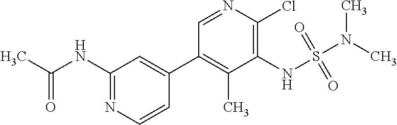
C(NC1=NC=CC(C2=C(C)C(NS(N(C)C)(=O)=O)=C(Cl)N=C2)=C1)(C)=O
